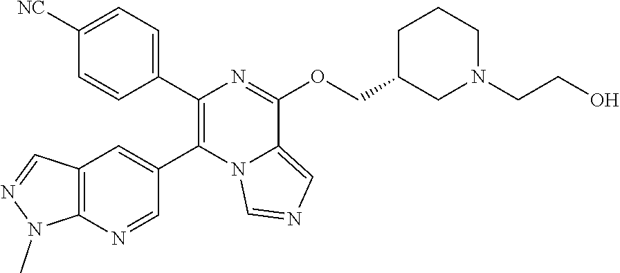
C1=CC(C2=C(C3=CC4=C(N=C3)N(C)N=C4)N3C(=CN=C3)C(OCC3CN(CCO)CCC3)=N2)=CC=C1[NC]
